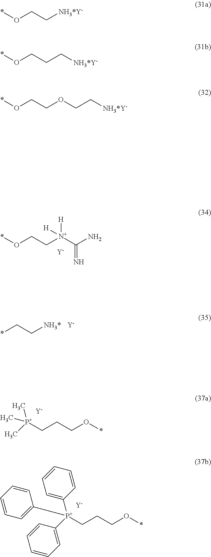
*OCC[N+](C(=N)N)([H])[H].[Y].C[P+](CCCO*)(C)C.[Y].C1([P+](CCCO*)(C2=CC=CC=C2)C2=CC=CC=C2)=CC=CC=C1.[Y].*CC[NH3*].[Y].*OCC[NH3*Y-].*OCCC[NH3*Y-].*OCCOCC[NH3*Y-]
